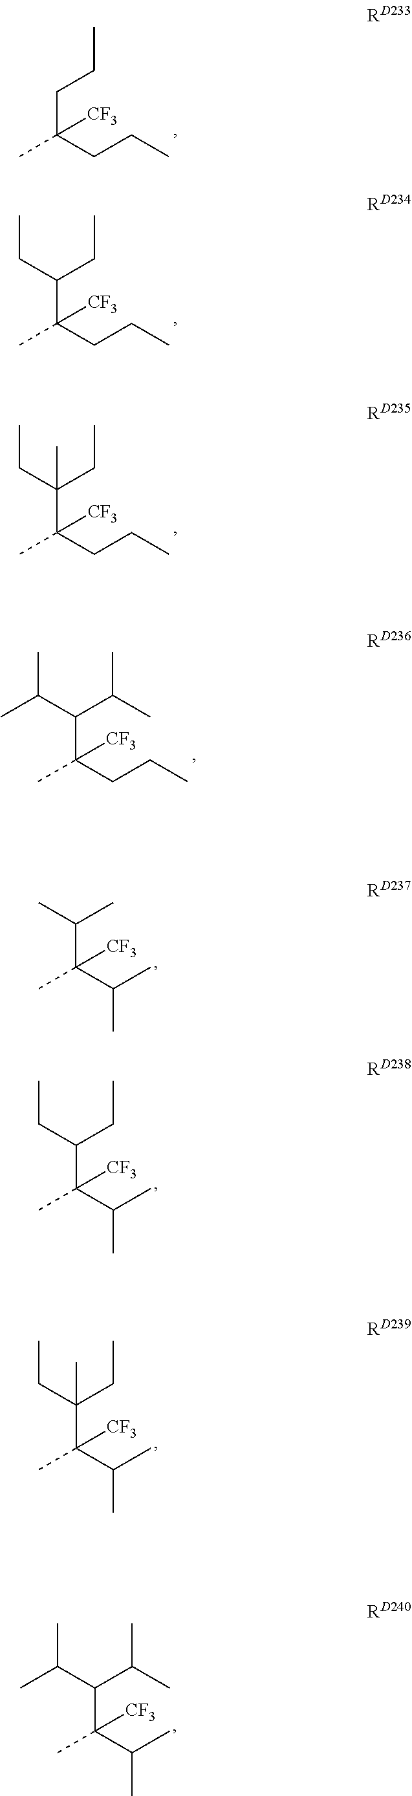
C(C)(CCC)(CCC)[CF3].C(C)(CCC)(C(CC)CC)[CF3].C(C)(CCC)(C(CC)(CC)C)[CF3].C(C)(CCC)(C(C(C)C)C(C)C)[CF3].C(C)(C(C)C)(C(C)C)[CF3].C(C)(C(C)C)(C(CC)CC)[CF3].C(C)(C(C)C)(C(CC)(CC)C)[CF3].C(C)(C(C)C)(C(C(C)C)C(C)C)[CF3]
